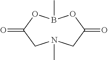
N1(C)CC(=O)OB(C)OC(=O)C1
